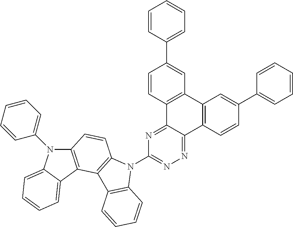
C12=C(C3=CC=CC=C3N1C1=CC=CC=C1)C1=C(C=C2)N(C2=NN=C3C(=N2)C2=C(C4=C3C=CC(C3=CC=CC=C3)=C4)C=C(C3=CC=CC=C3)C=C2)C2=C1C=CC=C2
